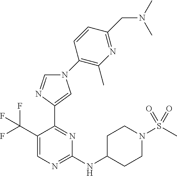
C1=NC(C2=NC(NC3CCN(S(C)(=O)=O)CC3)=NC=C2C(F)(F)F)=CN1C1=C(C)N=C(CN(C)C)C=C1
